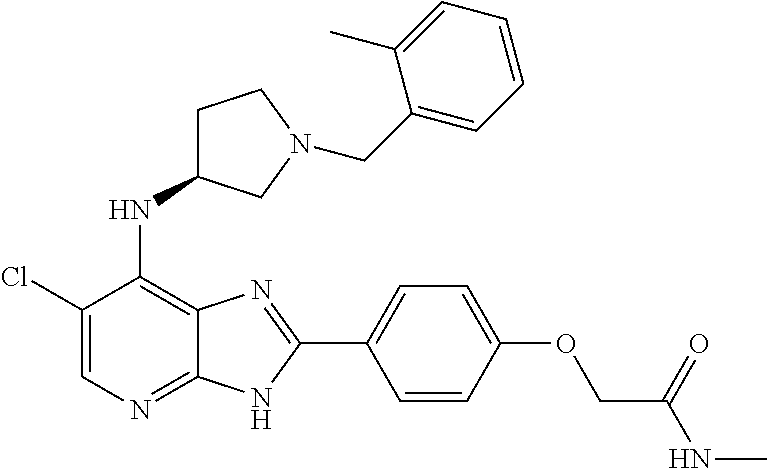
C1(Cl)=CN=C2C(=C1NC1CCN(CC3=CC=CC=C3C)C1)N=C(C1=CC=C(OCC(NC)=O)C=C1)N2
